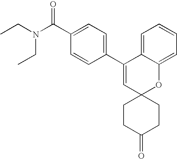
CCN(C(C1=CC=C(C2=CC3(OC4=CC=CC=C24)CCC(=O)CC3)C=C1)=O)CC
